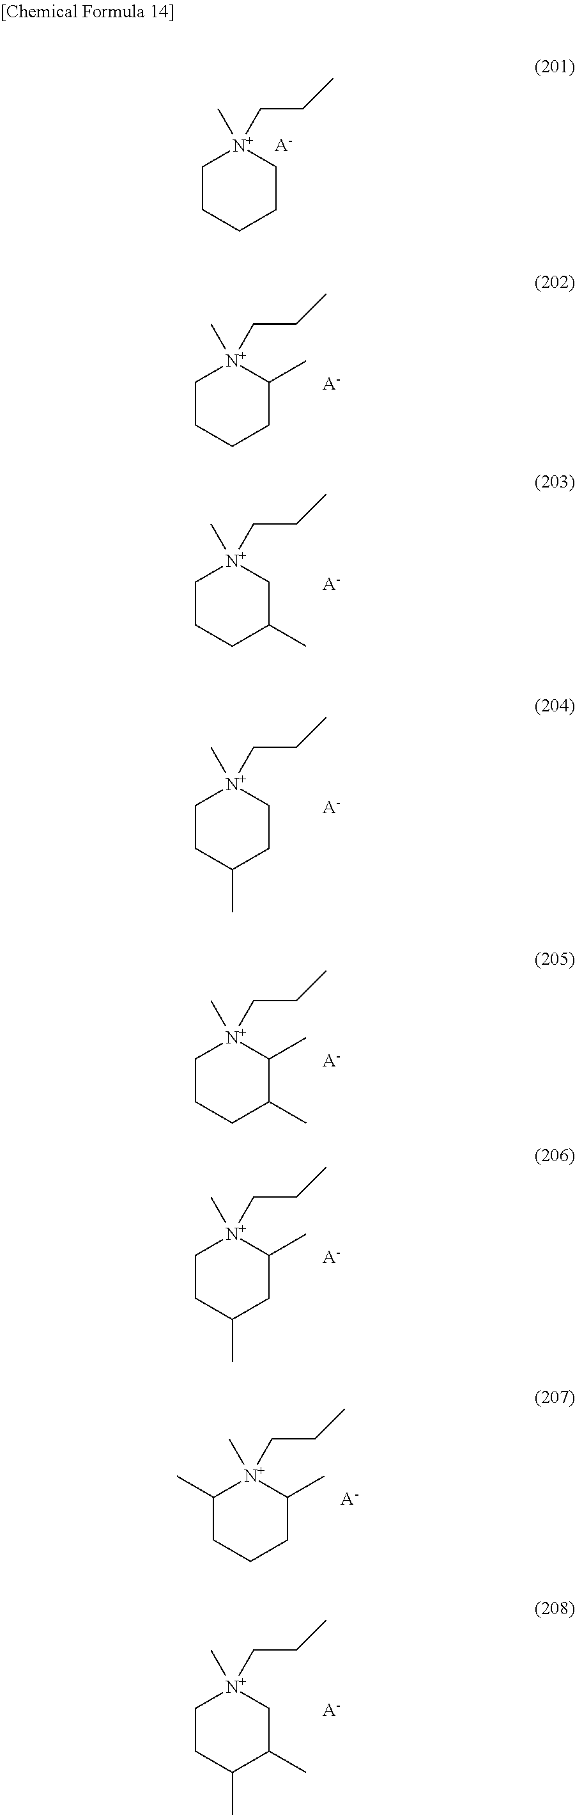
C1CCCC[N+]1(C)CCC.[A-].C1CCCC(C)[N+]1(C)CCC.[A-].C1CCC(C)C[N+]1(C)CCC.[A-].C1CC(C)CC[N+]1(C)CCC.[A-].C1CCC(C)C(C)[N+]1(C)CCC.[A-].C1CC(C)CC(C)[N+]1(C)CCC.[A-].C1CC(C)C(C)C[N+]1(C)CCC.[A-].C1(C)CCCC(C)[N+]1(C)CCC.[A-]
